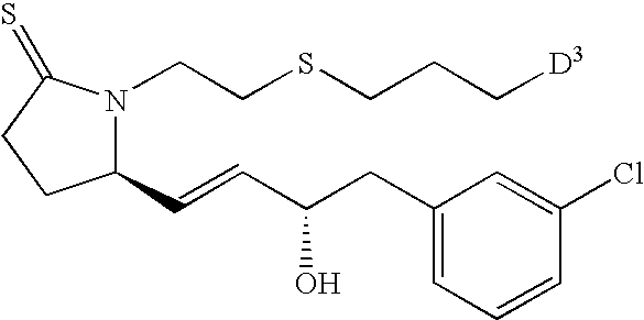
C1(C=CC(CC2=CC=CC(Cl)=C2)O)N(CCSCCC[D3])C(=S)CC1
